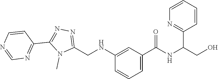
C1=CC(C2=NN=C(CNC3=CC(C(NC(C4=NC=CC=C4)CO)=O)=CC=C3)N2C)=NC=N1
